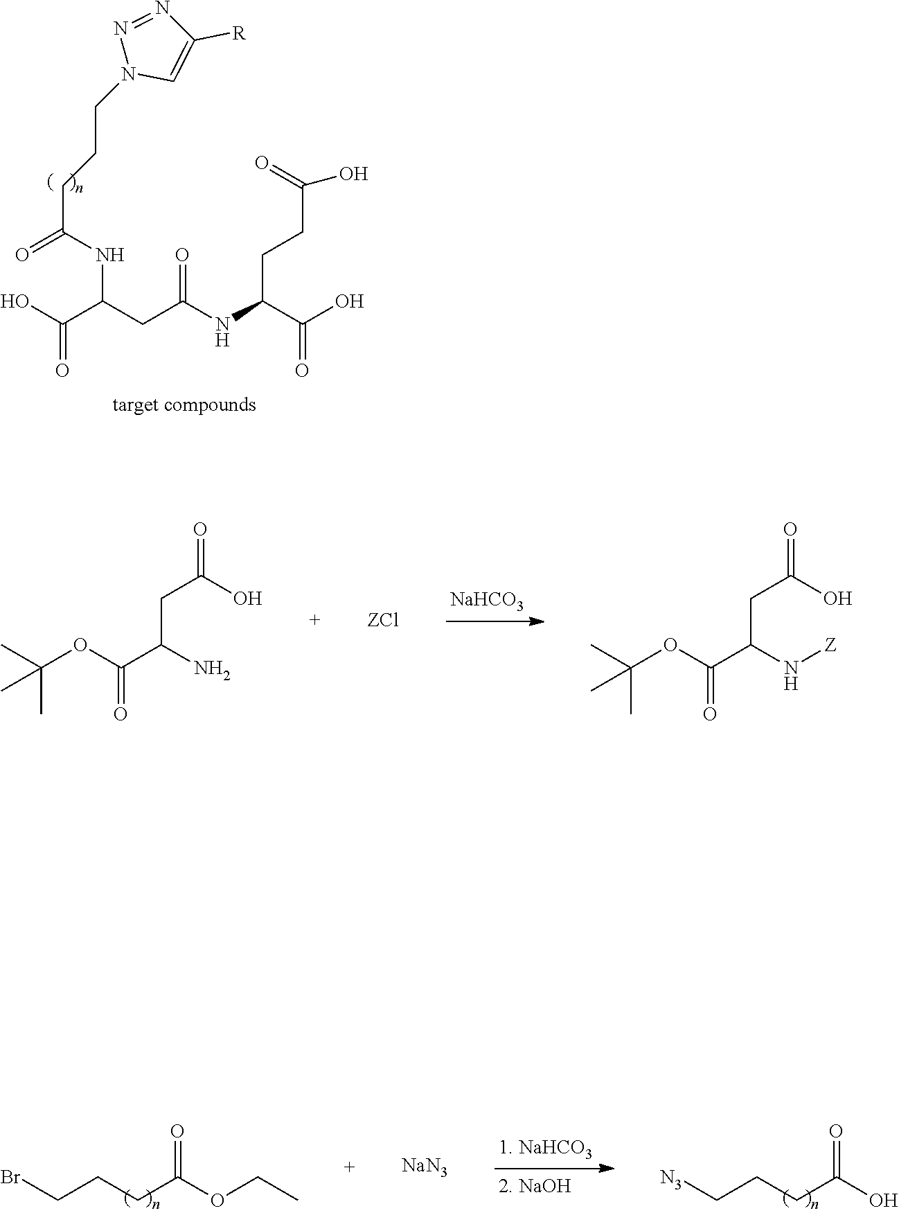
OC(C(CC(NC(C(O)=O)CCC(=O)O)=O)NC(CCCN1C=C([R])N=N1)=O)=O.[NaHCO3].C(OC(C(N)CC(=O)O)=O)(C)(C)C.C(OC(C(N[Z])CC(=O)O)=O)(C)(C)C.[N3]CCCC(O)=O.BrCCCC(OCC)=O.[1. NaHCO3].[NaN3]
